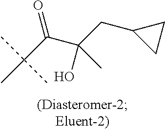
C(C(C(CC1CC1)(O)C)=O)(C)(C)C
